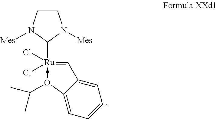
C1CN([Mes])C([Ru]2(Cl)(Cl)-O(C(C)C)C3=CC=CC=C3C=2)N1[Mes]
